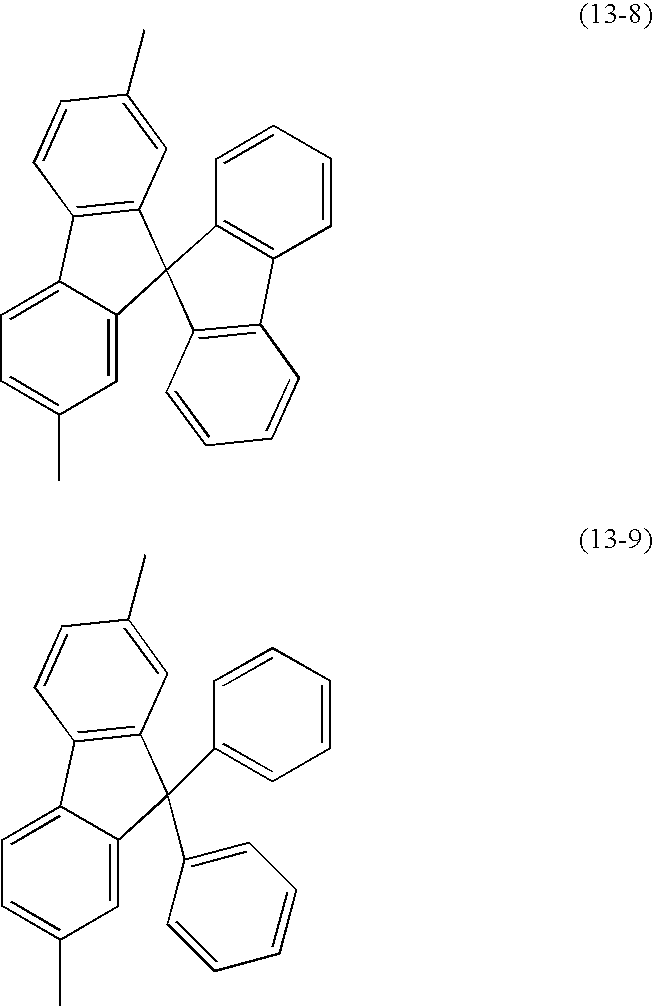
C1=C2C(=CC(C)=C1)C1(C3=C2C=CC(C)=C3)C2=C(C3=C1C=CC=C3)C=CC=C2.C1=C2C(=CC(C)=C1)C(C1=CC=CC=C1)(C1=CC=CC=C1)C1=C2C=CC(C)=C1
